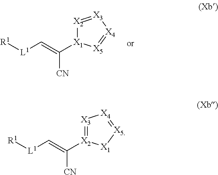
[R1][L1]C=C([CN])[X1]1[X2]=[X3][X4]=[X5]1.[R1][L1]C=C([CN])[X2]1=[X3][X4]=[X5][X1]1
